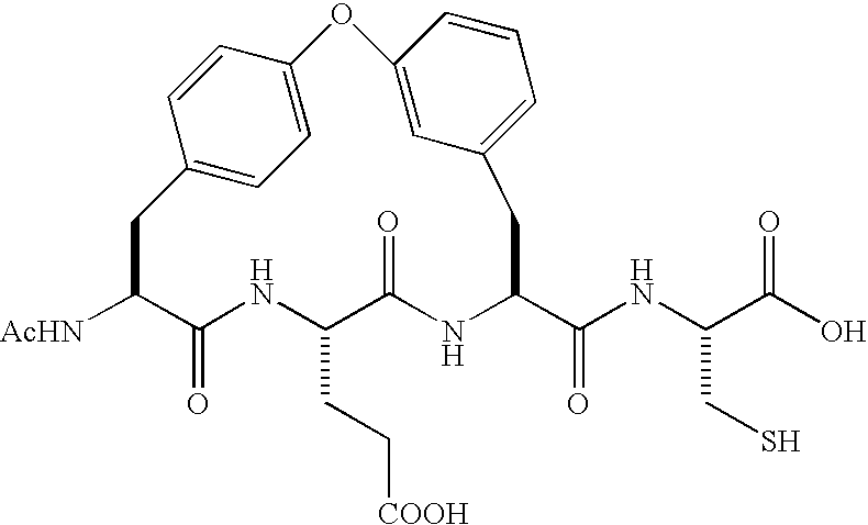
[AcHN]C1C(=O)NC(CC[COOH])C(=O)NC(C(NC(C(O)=O)CS)=O)CC2=CC=CC(=C2)OC2=CC=C(C1)C=C2
